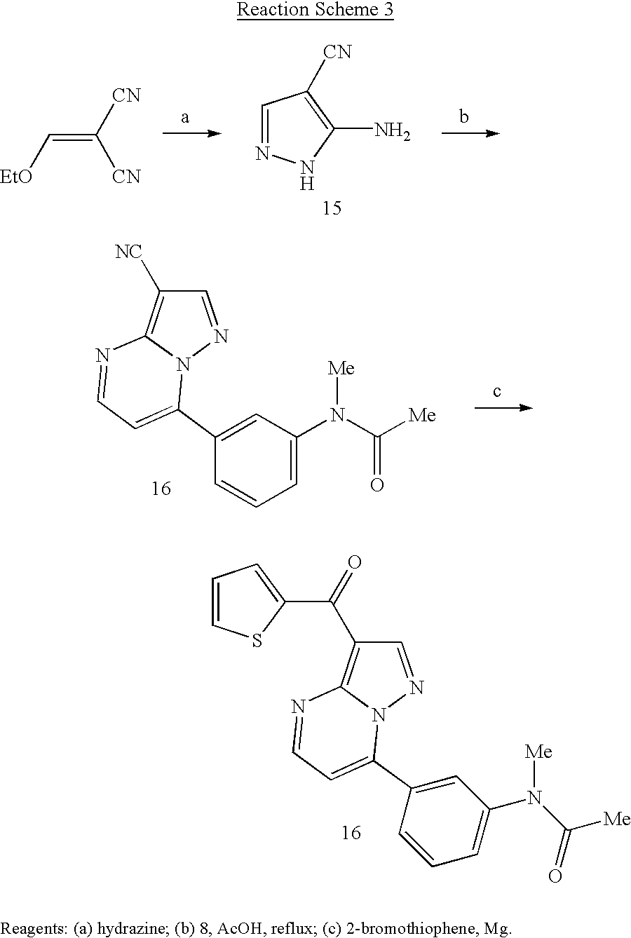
[EtO]C=C([CN])[CN].C1=NNC(N)=C1[CN].C1=NN2C(=C1[NC])N=CC=C2C1=CC(N(C([Me])=O)[Me])=CC=C1.C1=NN2C(=C1C(C1=CC=CS1)=O)N=CC=C2C1=CC(N(C([Me])=O)[Me])=CC=C1
